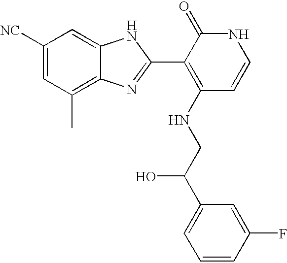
C1([NC])=CC(C)=C2C(=C1)NC(C1=C(NCC(C3=CC=CC(F)=C3)O)C=CNC1=O)=N2
